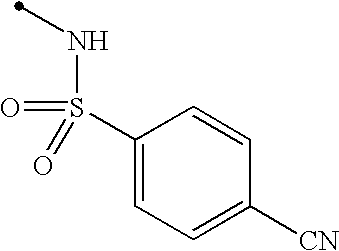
C1(S(NC)(=O)=O)=CC=C([CN])C=C1
